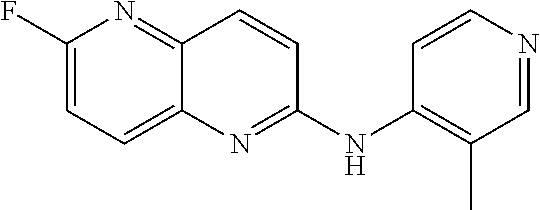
C1(F)=CC=C2C(=N1)C=CC(NC1=C(C)C=NC=C1)=N2
